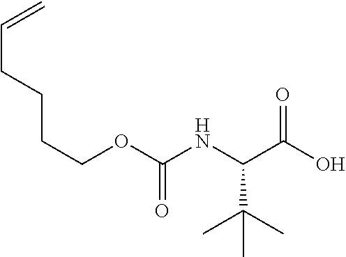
C(CCCCOC(NC(C(O)=O)C(C)(C)C)=O)=C
